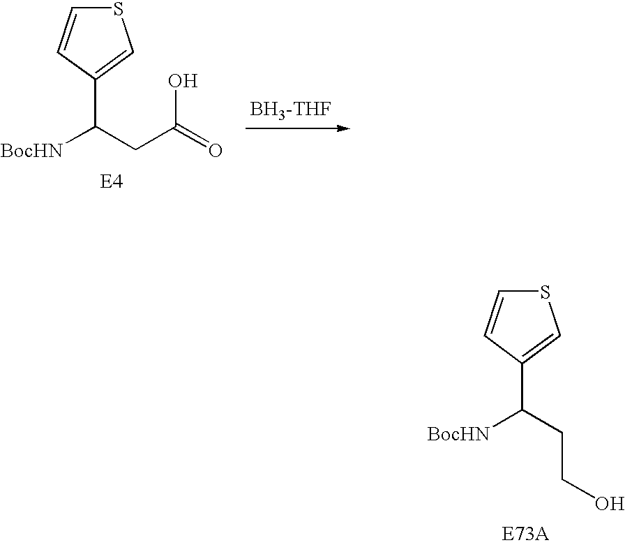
S1C=CC(C([BocHN])CCO)=C1.S1C=CC(C([BocHN])CC(=O)O)=C1.[BH3-THF]
